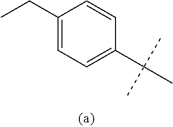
C1(C(C)(C)C)=CC=C(CC)C=C1
